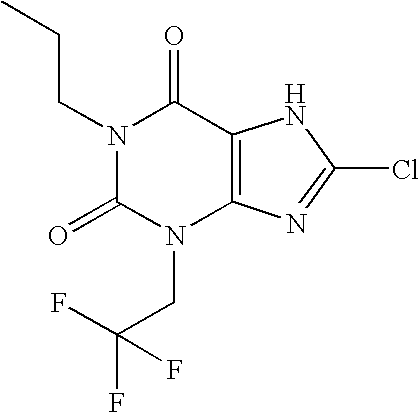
N1(CCC)C(=O)N(CC(F)(F)F)C2=C(C1=O)NC(Cl)=N2
